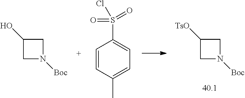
C1C([TsO])CN1[Boc].C1C(O)CN1[Boc].C1=CC(C)=CC=C1S(=O)(=O)Cl
